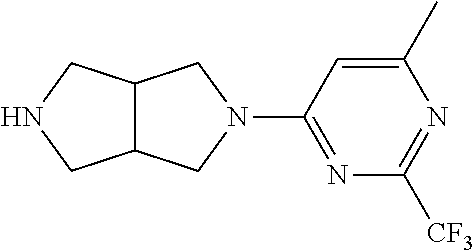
C1(C)=CC(N2CC3C(C2)CNC3)=NC([CF3])=N1
